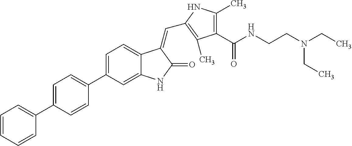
C1=C(C2=CC=C(C3=CC=CC=C3)C=C2)C=C2C(=C1)C(=CC1=C(C)C(C(NCCN(CC)CC)=O)=C(C)N1)C(=O)N2
